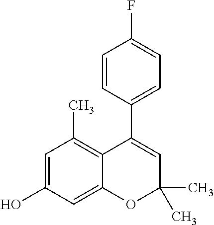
C1=C(O)C=C2C(=C1C)C(C1=CC=C(F)C=C1)=CC(C)(C)O2
